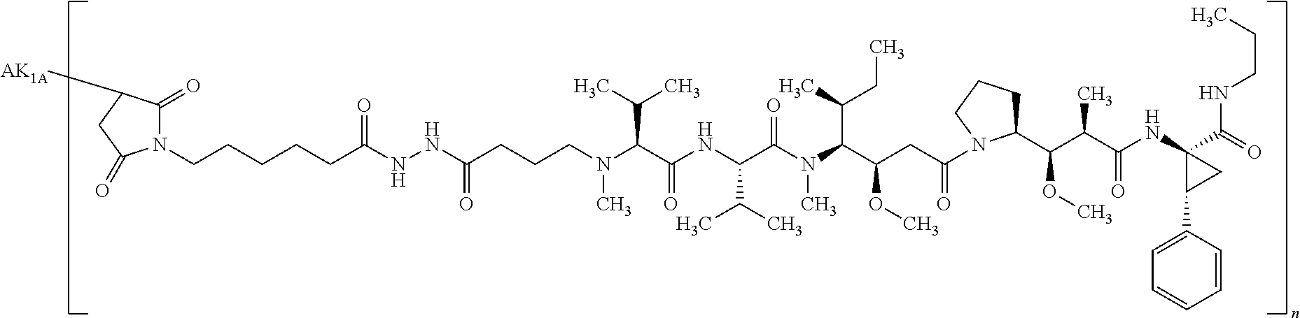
C(CCCCC(NNC(=O)CCCN(C)C(C(=O)NC(C(C)C)C(N(C(C(OC)CC(=O)N1C(C(C(C)C(=O)NC2(C(=O)NCCC)C(C3=CC=CC=C3)C2)OC)CCC1)C(C)CC)C)=O)C(C)C)=O)N1C(=O)C([AK1A])CC1=O
